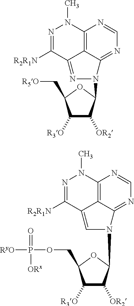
N1=C([R2R1N])C2=CN(C3C([OR2])C([R3O])C(COP([RyO])(=O)[ORx])O3)C3=NC=NC(=C23)N1C.N1=C([R2R1N])C2=NN(C3C([OR2])C([R3O])C(C[R5O])O3)C3=NC=NC(=C23)N1C
